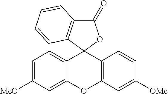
C1(=O)C2=C(C3(O1)C1=CC=C([MeO])C=C1OC1=C3C=CC([OMe])=C1)C=CC=C2
